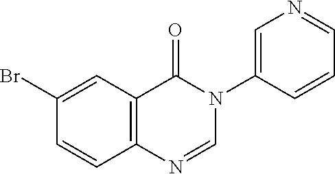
C1(Br)=CC2=C(C=C1)N=CN(C1=CN=CC=C1)C2=O
